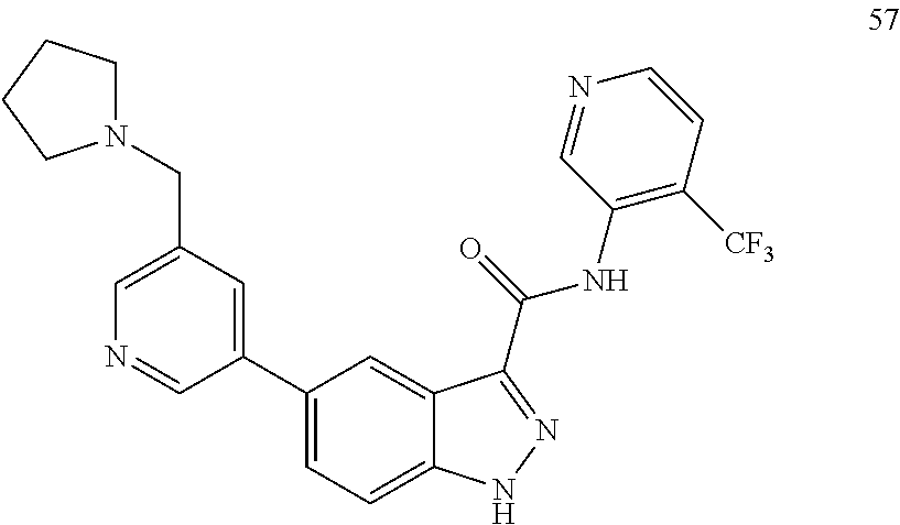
C1(C2=CC(CN3CCCC3)=CN=C2)=CC=C2C(=C1)C(C(NC1=C([CF3])C=CN=C1)=O)=NN2
